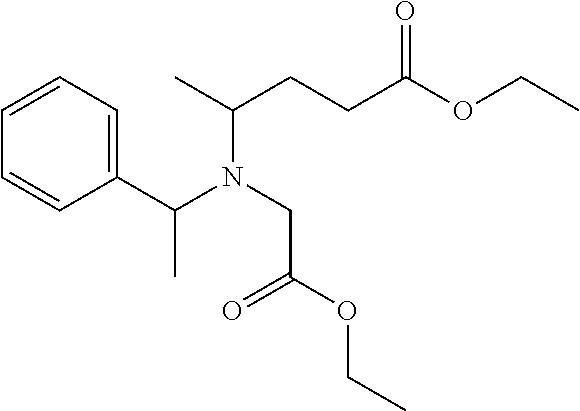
CC(CCC(OCC)=O)N(C(C1=CC=CC=C1)C)CC(OCC)=O
